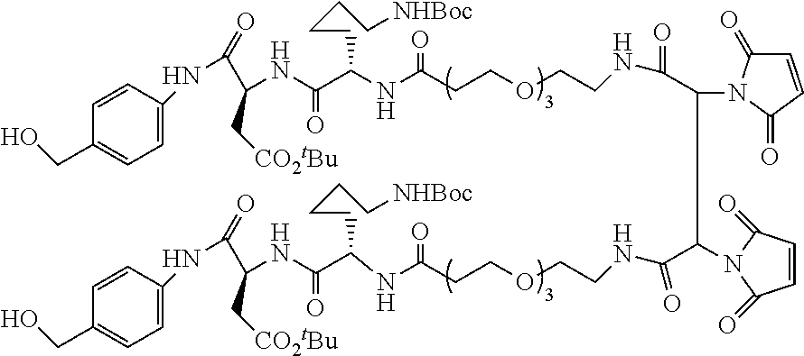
C1=C(NC(=O)C(C[CO2tBu])NC(=O)C(CCCC[NHBoc])NC(=O)CCOCCNC(=O)C(N2C(=O)C=CC2=O)C(C(NCCOCCC(NC(C(NC(C(NC2=CC=C(CO)C=C2)=O)C[CO2tBu])=O)CCCC[NHBoc])=O)=O)N2C(=O)C=CC2=O)C=CC(CO)=C1
